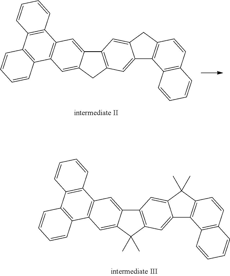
C12=C(CC3=CC4=C(C=C13)C1=C(C3=C4C=CC=C3)C=CC=C1)C=C1C(=C2)CC2=C1C1=C(C=C2)C=CC=C1.C12=C(C(C)(C)C3=CC4=C(C=C13)C1=C(C3=C4C=CC=C3)C=CC=C1)C=C1C(=C2)C(C)(C)C2=C1C1=C(C=C2)C=CC=C1
